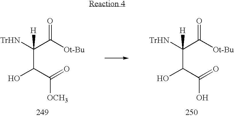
[TrHN]C(C([Ot-Bu])=O)(C(C(=O)O)O)[H].[TrHN]C(C([Ot-Bu])=O)(C(C(=O)[OCH3])O)[H]
